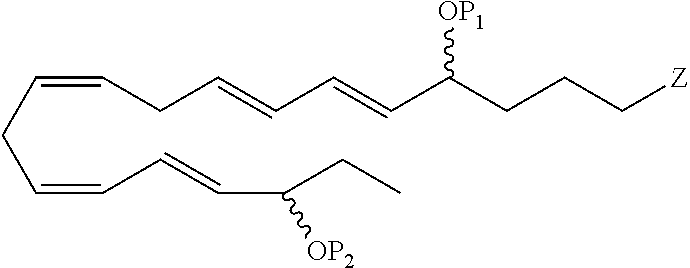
C(=CCC=CC=CC(CC)[OP2])CC=CC=CC(CCC[Z])[OP1]
